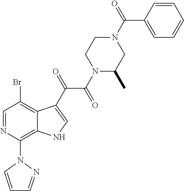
C1=NC(N2C=CC=N2)=C2C(=C1Br)C(C(=O)C(=O)N1C(C)CN(C(=O)C3=CC=CC=C3)CC1)=CN2
